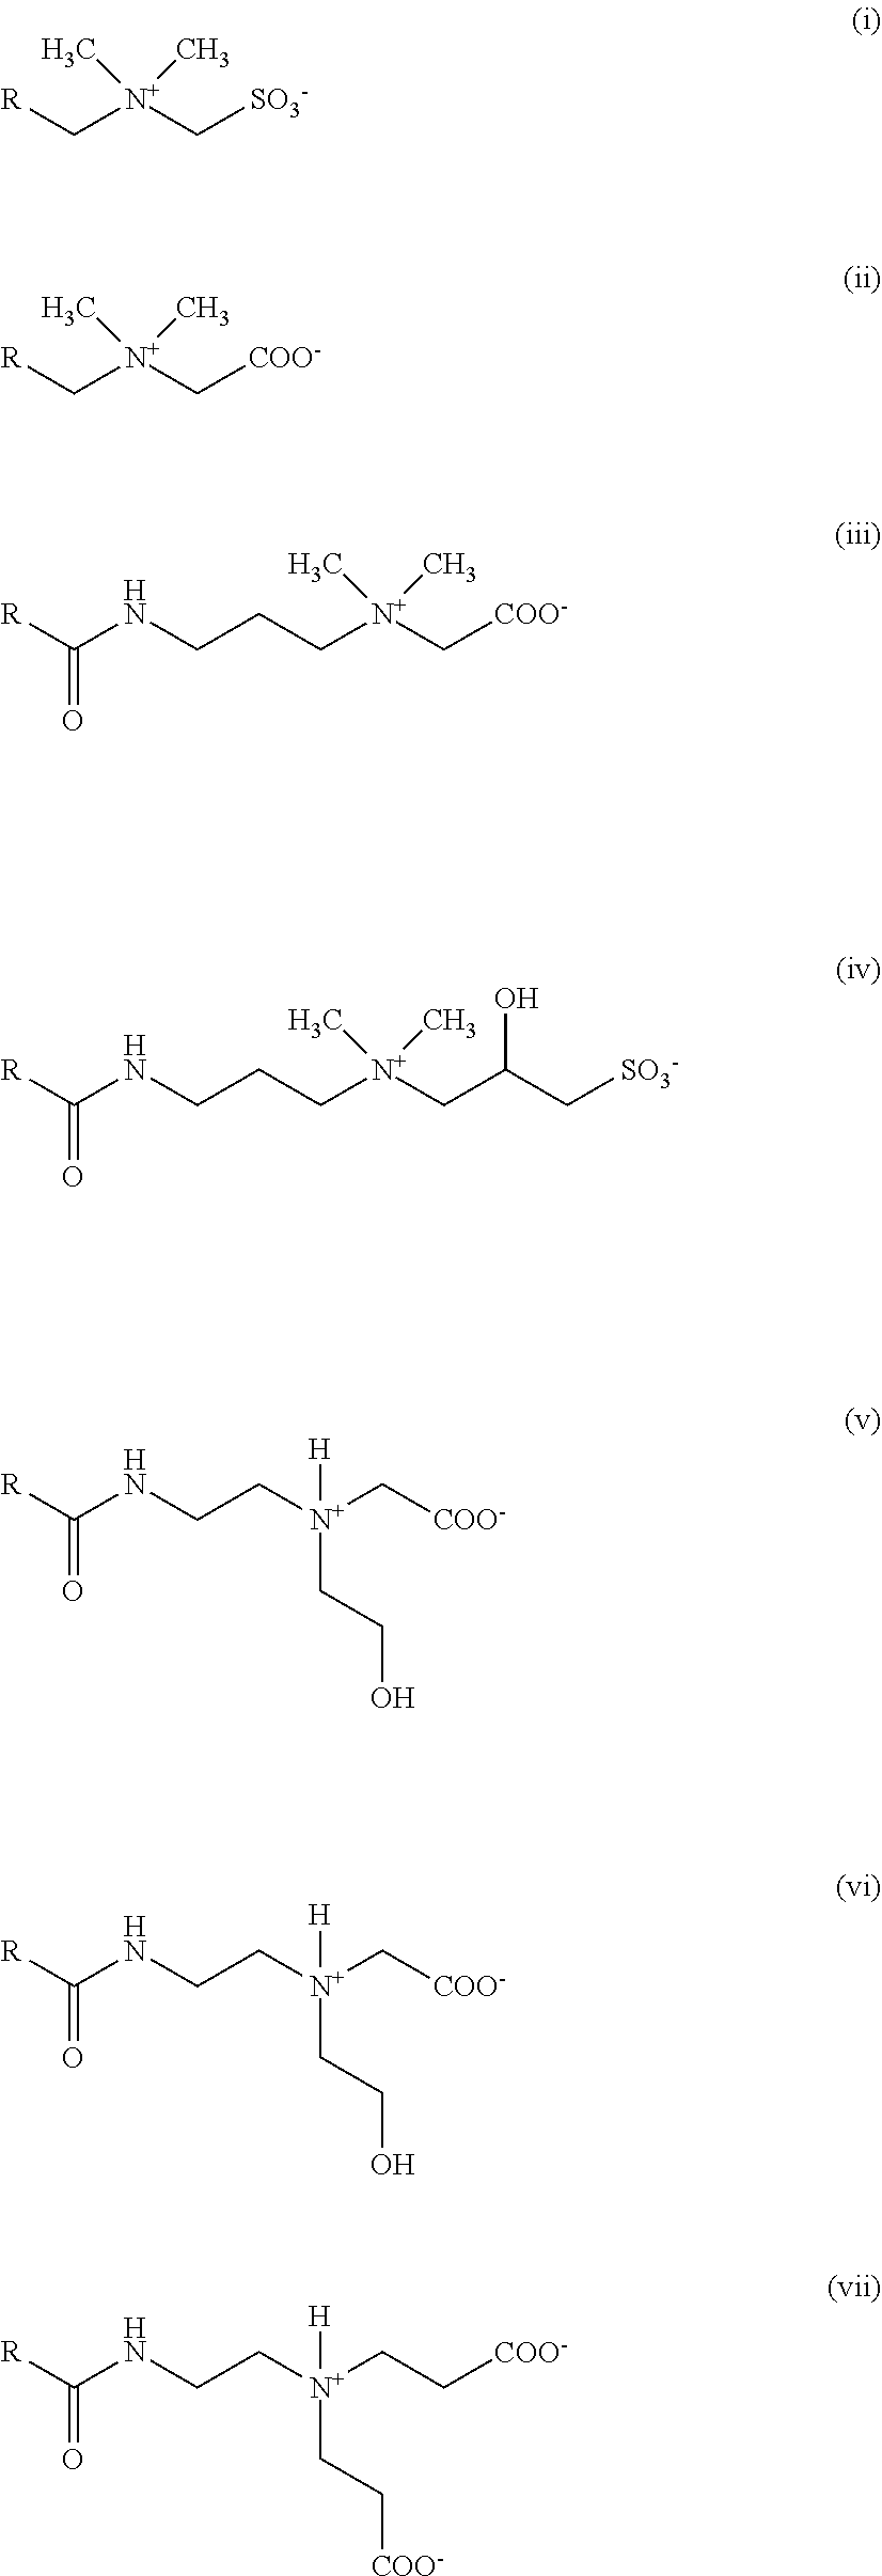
[R]C[N+](C[SO3-])(C)C.[R]C[N+](C[COO-])(C)C.C(C[N+](C[COO-])(C)C)CNC([R])=O.C(C[N+](CC(C[SO3-])O)(C)C)CNC([R])=O.C([N+](C[COO-])(CCO)[H])CNC([R])=O.C([N+](C[COO-])(CCO)[H])CNC([R])=O.C([N+](CC[COO-])(CC[COO-])[H])CNC([R])=O
